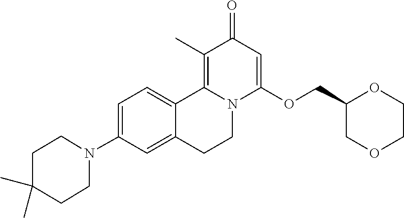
C1=C(N2CCC(C)(C)CC2)C=C2C(=C1)C1=C(C)C(=O)C=C(OCC3COCCO3)N1CC2
